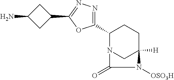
C1(C2=NN=C(C3CC(N)C3)O2)CCC2([H])CN1C(=O)N2[OSO3H]
